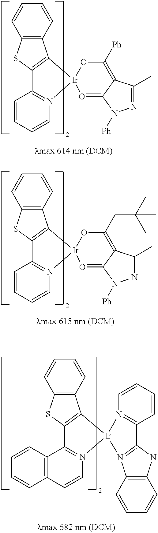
N1=C(C)C2=C([Ph])O[Ir]3(O=C2N1[Ph])C1=C(SC2=C1C=CC=C2)C1=N3C=CC=C1.N1=C(C)C2=C(CC(C)(C)C)O[Ir]3(O=C2N1[Ph])C1=C(SC2=C1C=CC=C2)C1=N3C=CC=C1.C12=C(SC3=C1[Ir]1(N4=C3C3=C(C=C4)C=CC=C3)N3=C(NC4=C3C=CC=C4)C3=N1C=CC=C3)C=CC=C2
